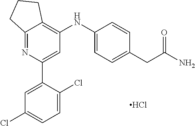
C12=NC(C3=CC(Cl)=CC=C3Cl)=CC(NC3=CC=C(CC(N)=O)C=C3)=C1CCC2.Cl
